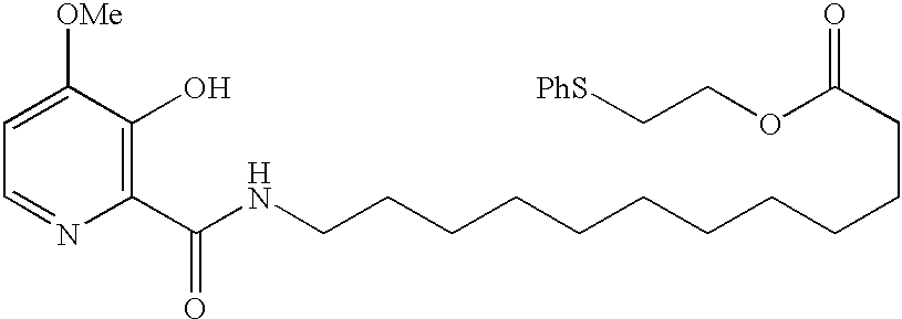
C1=C([OMe])C(O)=C(C(NCCCCCCCCCCCC(OCC[PhS])=O)=O)N=C1
